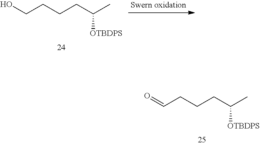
C(CCCC(C)[OTBDPS])=O.C(CCCC(C)[OTBDPS])O
